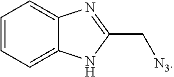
C1=CC=C2C(=C1)N=C(C[N3])N2
